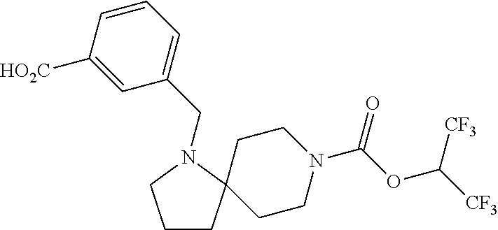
C1CC2(CCN(C(OC([CF3])[CF3])=O)CC2)N(CC2=CC=CC([HO2C])=C2)C1
